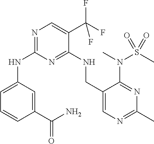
N1=C(NC2=CC=CC(C(N)=O)=C2)N=C(NCC2=CN=C(C)N=C2N(C)S(C)(=O)=O)C(C(F)(F)F)=C1
